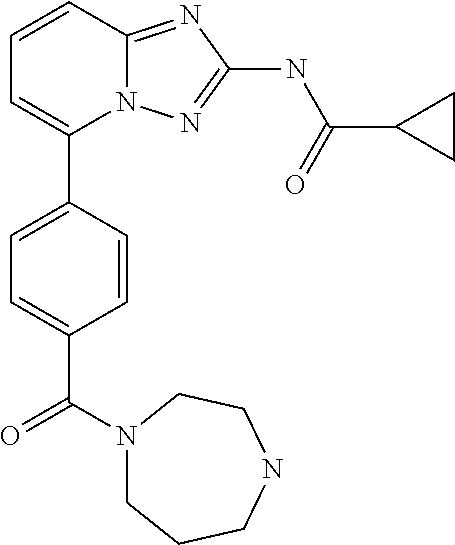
C1=CC2=NC(NC(=O)C3CC3)=NN2C(C2=CC=C(C(N3CCCNCC3)=O)C=C2)=C1
